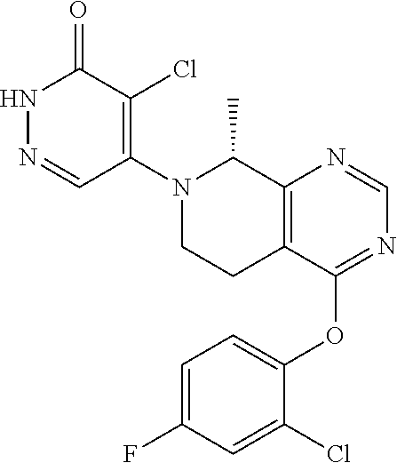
N1=C(OC2=CC=C(F)C=C2Cl)C2=C(N=C1)C(C)N(C1=C(Cl)C(=O)NN=C1)CC2
